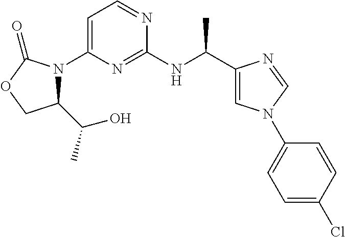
C1=C(N2C(C(C)O)COC2=O)N=C(NC(C2=CN(C3=CC=C(Cl)C=C3)C=N2)C)N=C1
